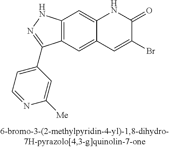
C12=C(C=C3C(=C1)NC(=O)C(Br)=C3)C(C1=CC=NC([Me])=C1)=NN2
